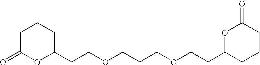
C1C(=O)OC(CCOCCCOCCC2CCCC(=O)O2)CC1
